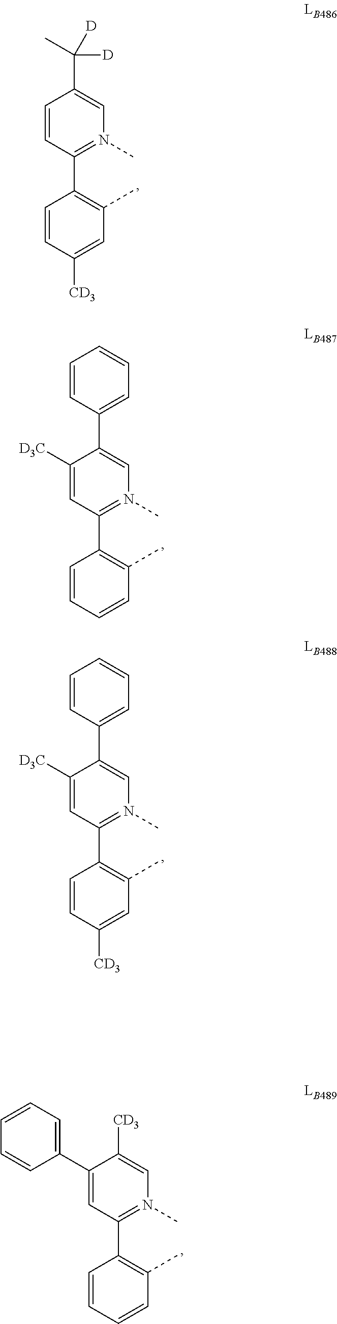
C1=CC(C2=C(C)C=C([CD3])C=C2)=N(C)C=C1C(C)([D])[D].C1([D3C])=CC(C2=C(C)C=CC=C2)=N(C)C=C1C1=CC=CC=C1.C1([D3C])=CC(C2=C(C)C=C([CD3])C=C2)=N(C)C=C1C1=CC=CC=C1.C1(C2=CC=CC=C2)=CC(C2=C(C)C=CC=C2)=N(C)C=C1[CD3]
